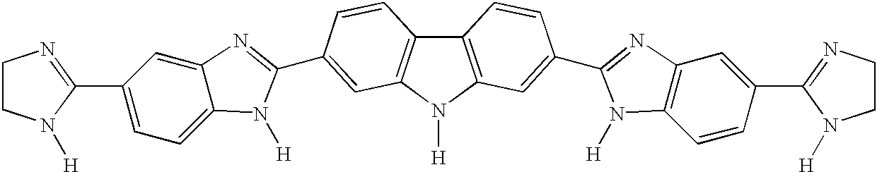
C1CN([H])C(C2=CC=C3C(=C2)N=C(C2=CC4=C(C5=C(N4[H])C=C(C4=NC6=C(C=CC(C7=NCCN7[H])=C6)N4[H])C=C5)C=C2)N3[H])=N1
